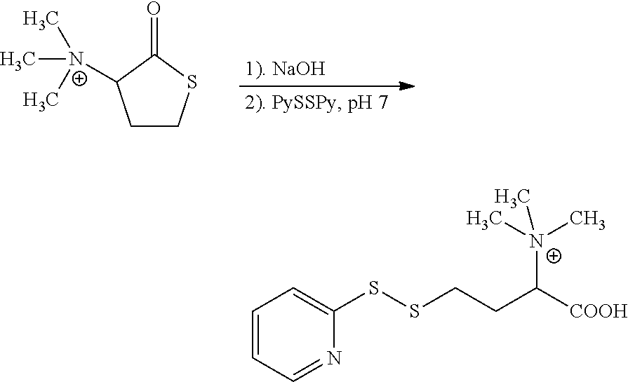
C1CSC(=O)C1[N+](C)(C)C.C1=CC=NC(SSCCC([COOH])[N+](C)(C)C)=C1
